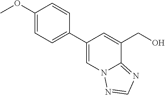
C1(OC)=CC=C(C2=CN3C(=NC=N3)C(CO)=C2)C=C1
